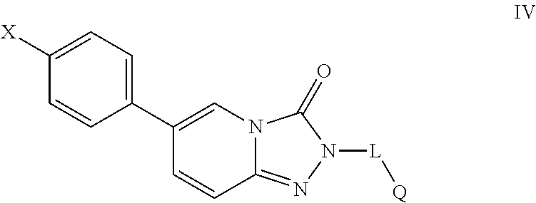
C1(C2=CC=C([X])C=C2)=CN2C(=NN([L][Q])C2=O)C=C1
